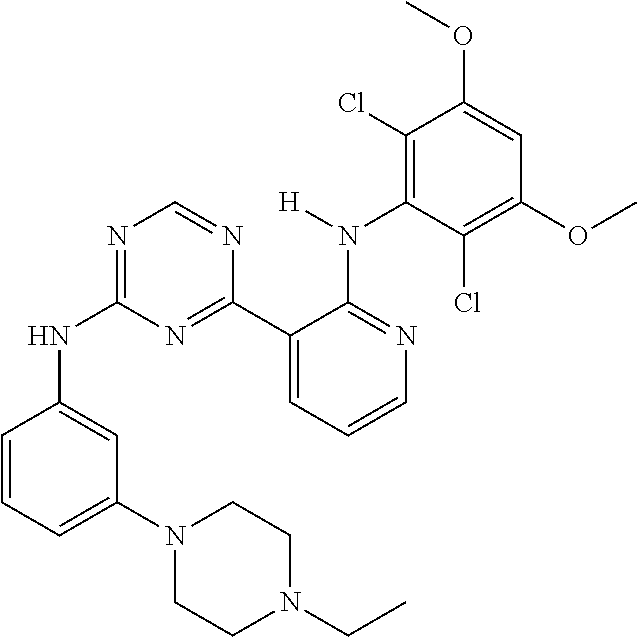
C1=C(N2CCN(CC)CC2)C=C(NC2=NC=NC(C3=CC=CN=C3N([H])C3=C(Cl)C(OC)=CC(OC)=C3Cl)=N2)C=C1
